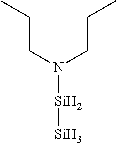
C(N(CCC)[Si][Si])CC
